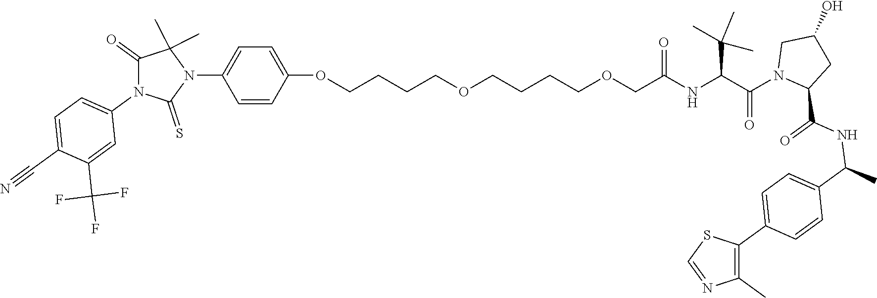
C(NC(C(N1CC(O)CC1C(NC(C1=CC=C(C2=C(C)N=CS2)C=C1)C)=O)=O)C(C)(C)C)(=O)COCCCCOCCCCOC1=CC=C(N2C(C)(C)C(=O)N(C3=CC=C(C#N)C(C(F)(F)F)=C3)C2=S)C=C1
